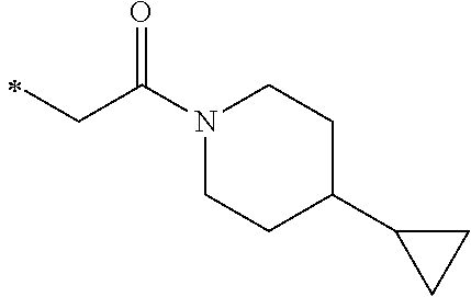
C(C(N1CCC(C2CC2)CC1)=O)C
